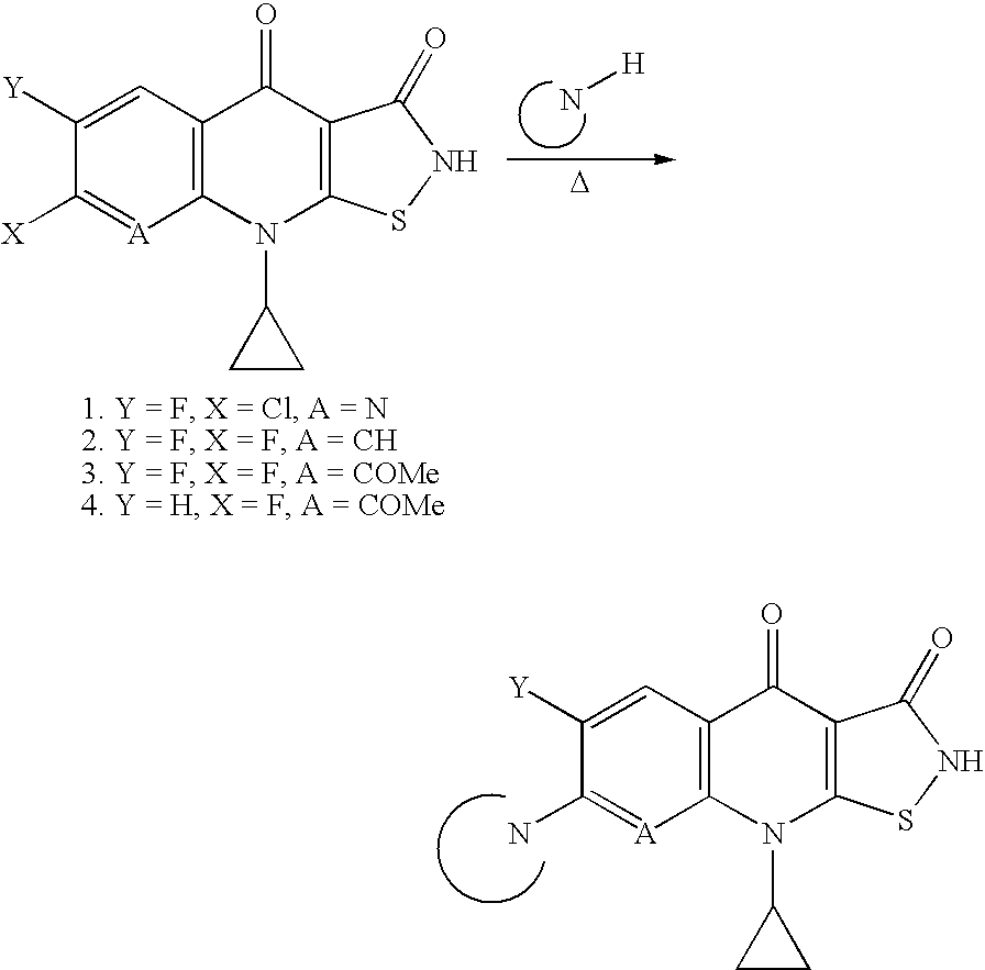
C12=C(C=C([Y])C(N)=[A]1)C(=O)C1=C(N2C2CC2)SNC1=O.C12=C(C=C([Y])C([X])=[A]1)C(=O)C1=C(N2C2CC2)SNC1=O.N[H].[D]
